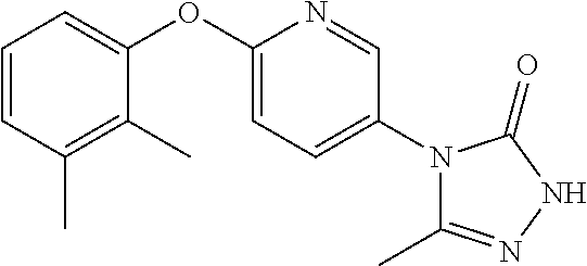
C1=CC(C)=C(C)C(OC2=CC=C(N3C(C)=NNC3=O)C=N2)=C1
